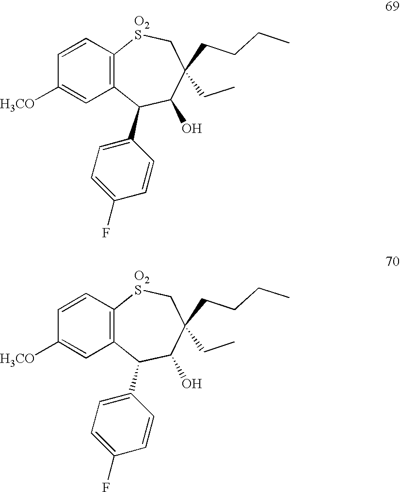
C1=CC2=C(C=C1[H3CO])C(C1=CC=C(F)C=C1)C(O)C(CC)(CCCC)C[O2S]2.C1=CC2=C(C=C1[H3CO])C(C1=CC=C(F)C=C1)C(O)C(CC)(CCCC)C[O2S]2
